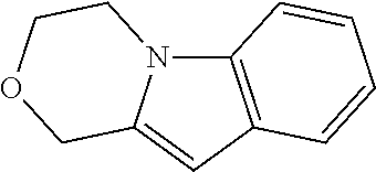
C12=C(C=C3N1CCOC3)C=CC=C2
